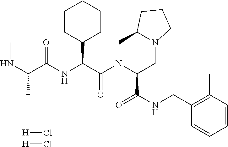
C1CC(C(C(N2C(C(NCC3=C(C)C=CC=C3)=O)CN3C(C2)CCC3)=O)NC(C(NC)C)=O)CCC1.[H]Cl.[H]Cl
